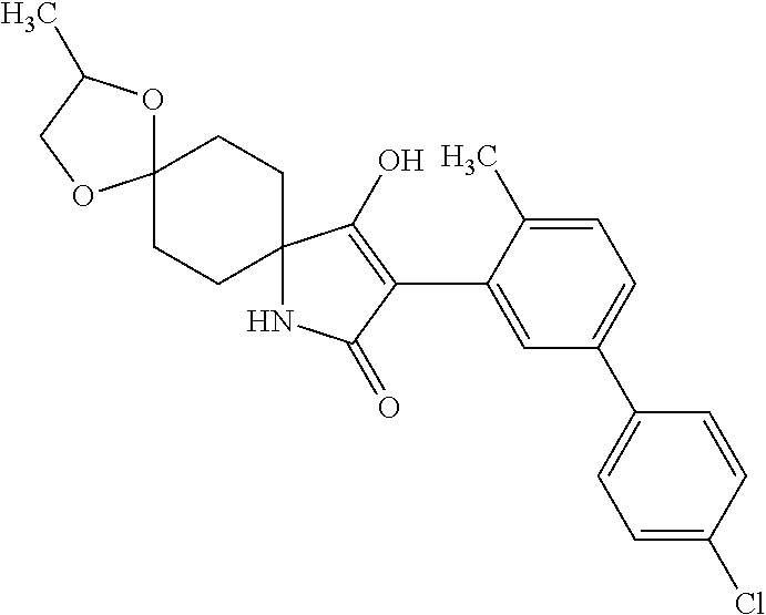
N1C2(C(O)=C(C3=CC(C4=CC=C(Cl)C=C4)=CC=C3C)C1=O)CCC1(CC2)OC(C)CO1
